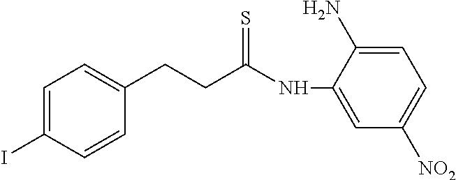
C1=C(I)C=CC(CCC(NC2=CC([NO2])=CC=C2N)=S)=C1
